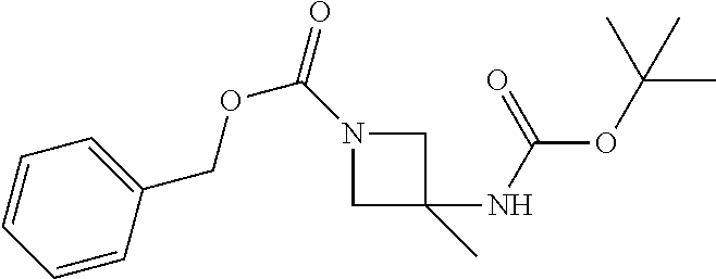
C1C(C)(NC(OC(C)(C)C)=O)CN1C(OCC1=CC=CC=C1)=O
